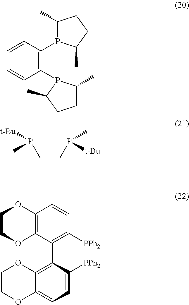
C1=CC(P2C(C)CCC2C)=C(P2C(C)CCC2C)C=C1.C(CP(C)[t-Bu])P([t-Bu])C.C12=C(C(C3=C4C(=CC=C3[PPh2])OCCO4)=C([PPh2])C=C1)OCCO2
